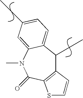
C12=C(C(=O)N(C)C3=CC(CC)=CC=C3C1CC)SC=C2
